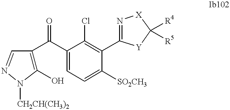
C1(O)=C(C(C2=CC=C([SO2CH3])C(C3=N[X]C([R4])([R5])[Y]3)=C2Cl)=O)C=NN1[CH2CH(CH3)2]
